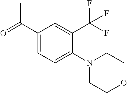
C1(C(=O)C)=CC=C(N2CCOCC2)C(C(F)(F)F)=C1
